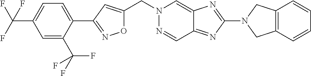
C(N1N=CC2=NC(N3CC4=C(C3)C=CC=C4)=NC2=C1)C1=CC(C2=CC=C(C(F)(F)F)C=C2C(F)(F)F)=NO1
